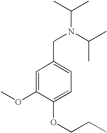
N(CC1=CC=C(OCCC)C(OC)=C1)(C(C)C)C(C)C
